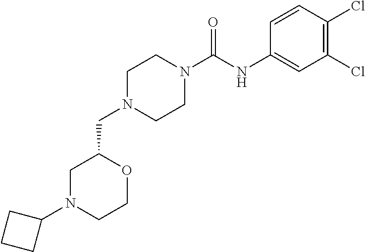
C1N(CC2CN(C3CCC3)CCO2)CCN(C(NC2=CC(Cl)=C(Cl)C=C2)=O)C1
